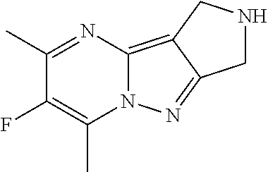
C1(C)=NC2=C3C(=NN2C(C)=C1F)CNC3
